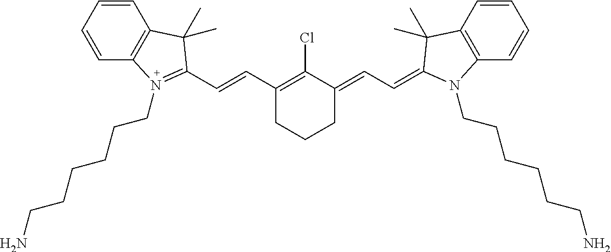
C1(C=CC2=N(CCCCCCN)C3=C(C=CC=C3)C2(C)C)=C(Cl)C(=CC=C2C(C)(C)C3=C(C=CC=C3)N2CCCCCCN)CCC1
